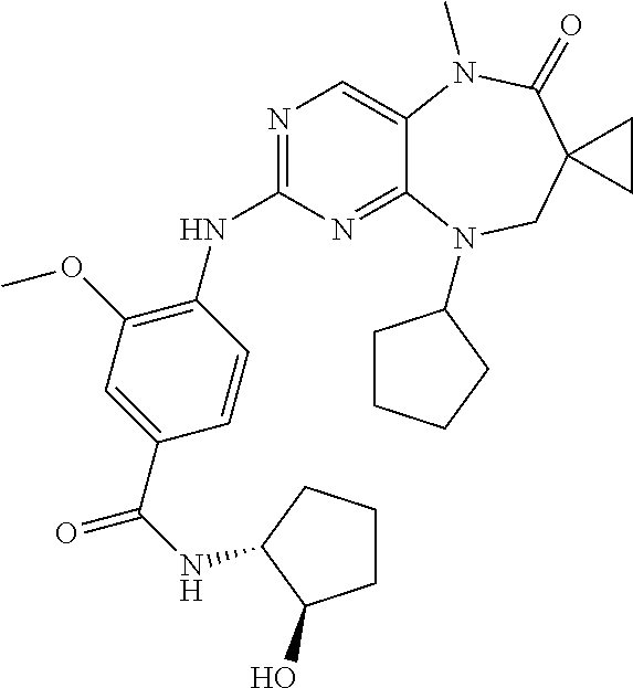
N1=C(NC2=C(OC)C=C(C(NC3CCCC3O)=O)C=C2)N=C2C(=C1)N(C)C(=O)C1(CN2C2CCCC2)CC1
